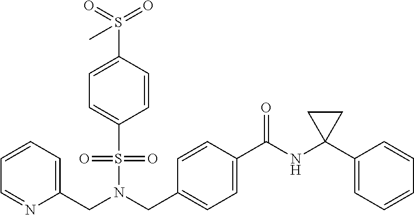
C1=CC=C(CN(S(=O)(=O)C2=CC=C(S(=O)(=O)C)C=C2)CC2=CC=C(C(=O)NC3(C4=CC=CC=C4)CC3)C=C2)N=C1
